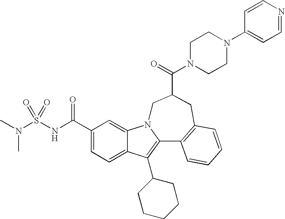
C1(C(NS(N(C)C)(=O)=O)=O)=CC=C2C(=C1)N1C(=C2C2CCCCC2)C2=C(CC(C(=O)N3CCN(C4=CC=NC=C4)CC3)C1)C=CC=C2
